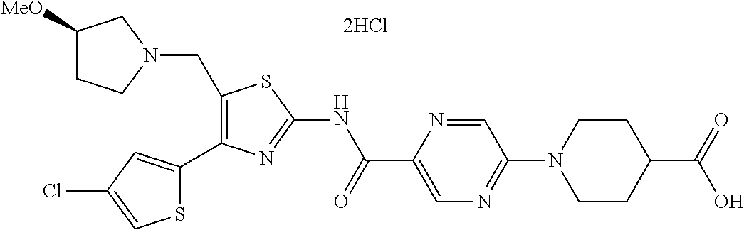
C1(CN2CC([MeO])CC2)=C(C2=CC(Cl)=CS2)N=C(NC(C2=CN=C(N3CCC(C(=O)O)CC3)C=N2)=O)S1
